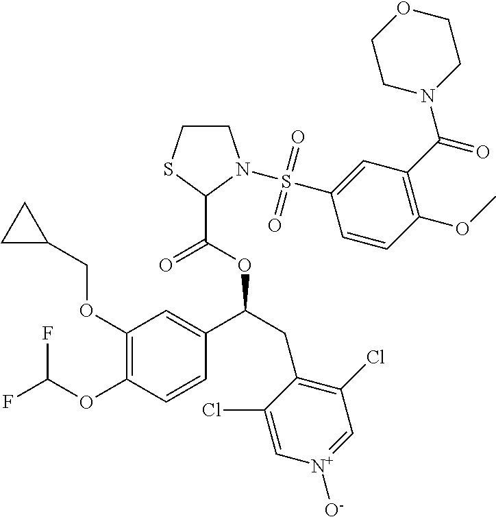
C1(OCC2CC2)=C(OC(F)F)C=CC(C(CC2=C(Cl)C=[N+]([O-])C=C2Cl)OC(C2N(S(C3=CC(C(N4CCOCC4)=O)=C(OC)C=C3)(=O)=O)CCS2)=O)=C1
